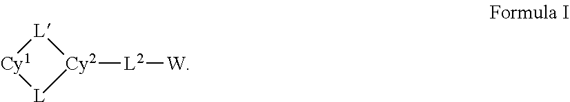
[L]1[Cy1][L][Cy2]1[L2][W]
